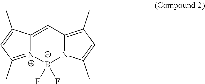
[N+]12=C(C)C=C(C)C1=CC1=C(C)C=C(C)N1[B-]2(F)F
